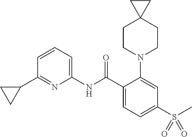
C1(C2CC2)=NC(NC(C2=CC=C(S(C)(=O)=O)C=C2N2CCC3(CC2)CC3)=O)=CC=C1
